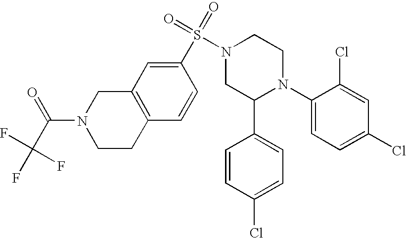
C1(N2CCN(S(=O)(=O)C3=CC4=C(C=C3)CCN(C(=O)C(F)(F)F)C4)CC2C2=CC=C(Cl)C=C2)=CC=C(Cl)C=C1Cl
